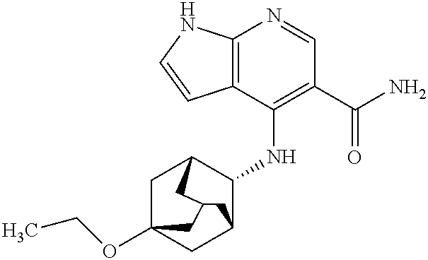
C12=C(C(NC3C4CC5(OCC)CC3CC(C5)C4)=C(C(N)=O)C=N1)C=CN2
